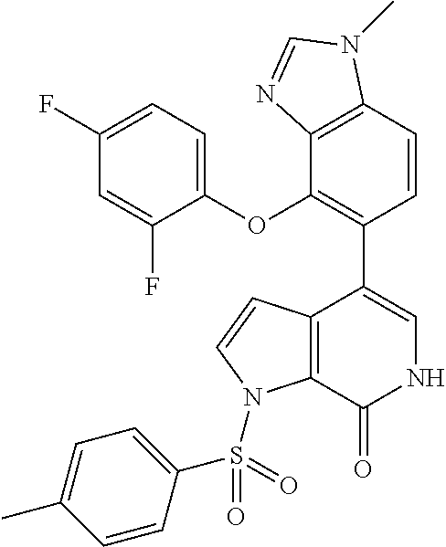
C1(OC2=C(C3=CNC(=O)C4=C3C=CN4S(=O)(C3=CC=C(C)C=C3)=O)C=CC3=C2N=CN3C)=CC=C(F)C=C1F
